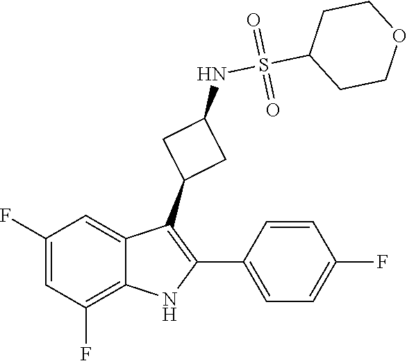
O=S(C1CCOCC1)(NC1CC(C2=C(C3=CC=C(F)C=C3)NC3=C(F)C=C(F)C=C32)C1)=O
